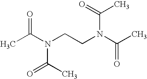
CC(N(CCN(C(C)=O)C(C)=O)C(C)=O)=O
